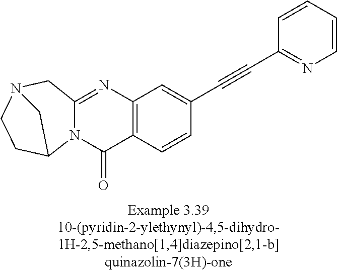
N12C(=NC3=C(C1=O)C=CC(C#CC1=NC=CC=C1)=C3)CN1CCC2C1
